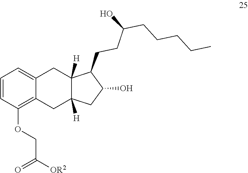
C1=CC(OCC(=O)[OR2])=C2C(=C1)CC1([H])C([H])(C2)CC(O)C1CCC(O)CCCCC
